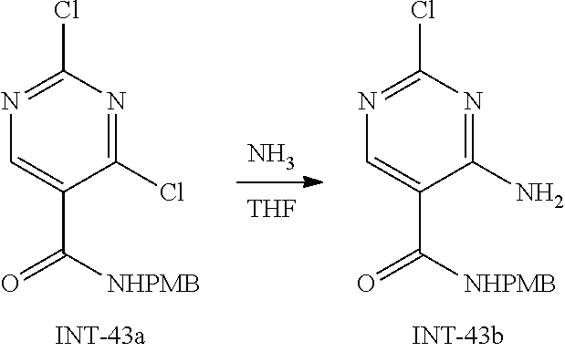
N1=C(Cl)N=C(Cl)C(C(=O)[NHPMB])=C1.N.[THF].N1=C(Cl)N=C(N)C(C(=O)[NHPMB])=C1
